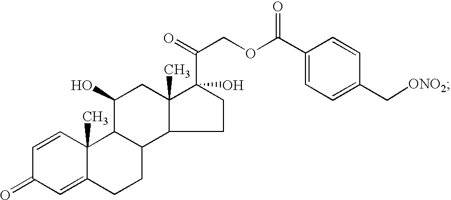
C1=CC2(C)C(=CC1=O)CCC1C3C(C)(CC(O)C21)C(C(COC(C1=CC=C(C[ONO2])C=C1)=O)=O)(O)CC3
